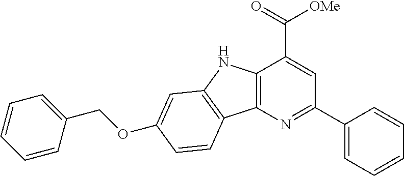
C1(COC2=CC3=C(C4=C(N3)C(C(=O)[OMe])=CC(C3=CC=CC=C3)=N4)C=C2)=CC=CC=C1
